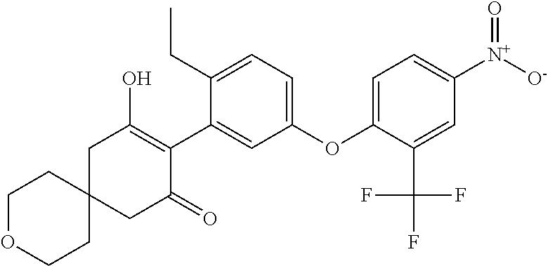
C1OCCC2(C1)CC(=O)C(C1=CC(OC3=CC=C([N+]([O-])=O)C=C3C(F)(F)F)=CC=C1CC)=C(O)C2
